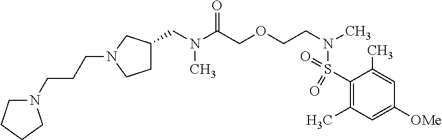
C(N(C(COCCN(C)S(C1=C(C)C=C([OMe])C=C1C)(=O)=O)=O)C)C1CCN(CCCN2CCCC2)C1
